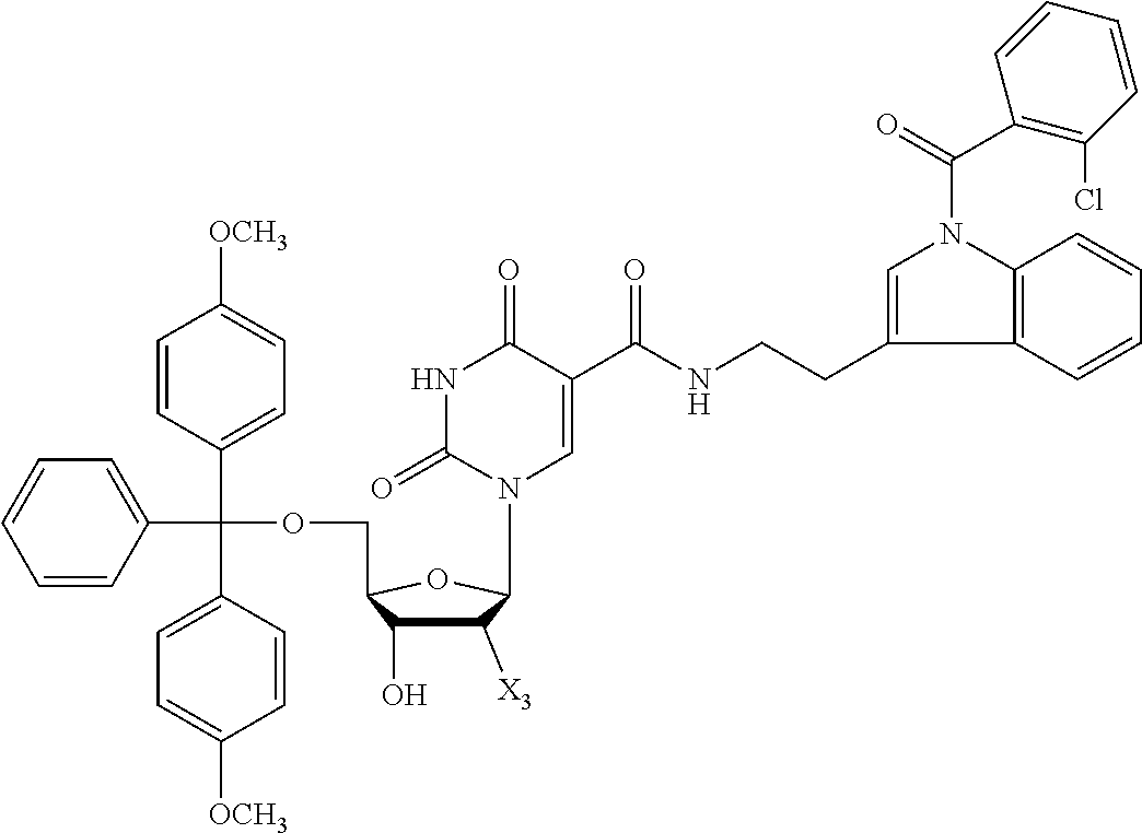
C1([X3])C(O)C(COC(C2=CC=CC=C2)(C2=CC=C([OCH3])C=C2)C2=CC=C([OCH3])C=C2)OC1N1C=C(C(NCCC2=CN(C(=O)C3=C(Cl)C=CC=C3)C3=C2C=CC=C3)=O)C(=O)NC1=O
